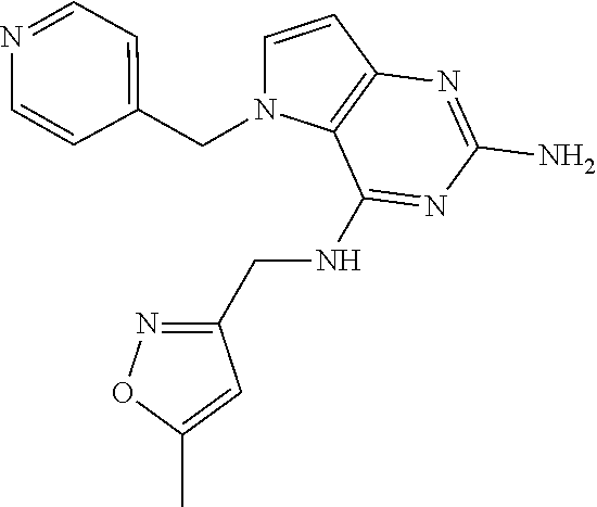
C1=CC2=C(N1CC1=CC=NC=C1)C(NCC1=NOC(C)=C1)=NC(N)=N2
